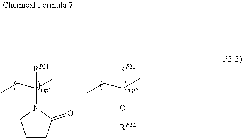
C(C)([RP21])(N1CCCC1=O)CC.C(C)([RP21])(O[RP22])CC
